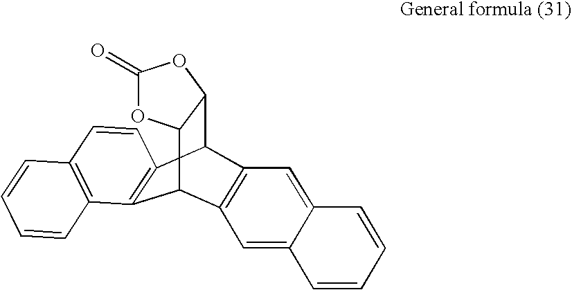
C12=C(C3C4C(C1C1=C3C=C3C(=C1)C=CC=C3)OC(=O)O4)C=CC1=C2C=CC=C1
